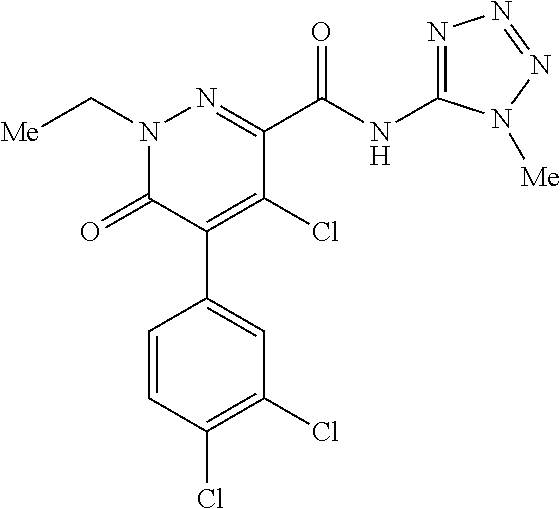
C1(C(NC2=NN=NN2[Me])=O)=NN(C[Me])C(=O)C(C2=CC(Cl)=C(Cl)C=C2)=C1Cl
